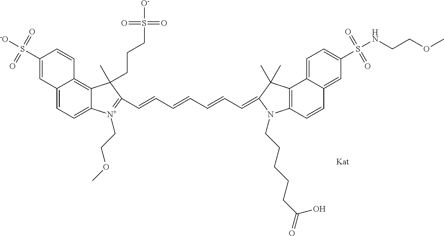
C12=CC=C3C(=C1C=CC(S(=O)(=O)[-O])=C2)C(CCCS(=O)(=O)[O-])(C)C(C=CC=CC=CC=C1C(C)(C)C2=C(C=CC4=CC(S(NCCOC)(=O)=O)=CC=C42)N1CCCCCC(=O)O)=[N+]3CCOC
